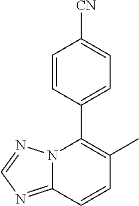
C12=NC=NN1C(C1=CC=C([CN])C=C1)=C(C)C=C2
